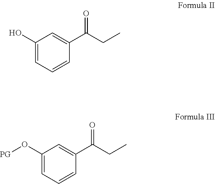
C1(O)=CC=CC(C(CC)=O)=C1.C1(O[PG])=CC=CC(C(CC)=O)=C1
